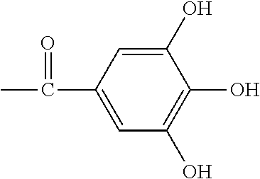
CC(C1=CC(O)=C(O)C(O)=C1)=O
